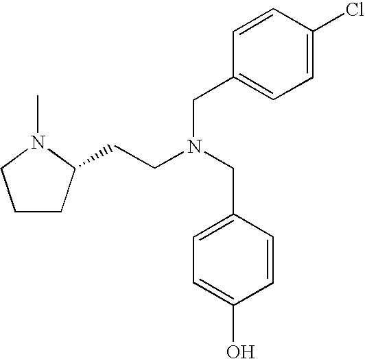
C1CC(CCN(CC2=CC=C(O)C=C2)CC2=CC=C(Cl)C=C2)N(C)C1
